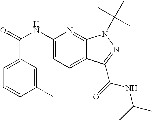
C1(C)=CC(C(=O)NC2=CC=C3C(=N2)N(C(C)(C)C)N=C3C(NC(C)C)=O)=CC=C1
